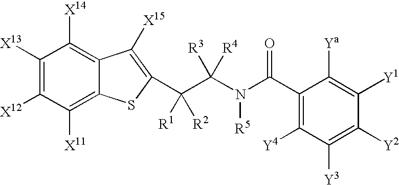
C1([X13])=C([X12])C([X11])=C2C(=C1[X14])C([X15])=C(C(C(N([R5])C(C1=C([Y4])C([Y3])=C([Y2])C([Y1])=C1[Ya])=O)([R3])[R4])([R1])[R2])S2
